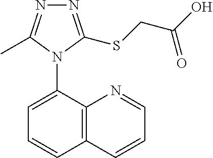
C12=C(C(N3C(C)=NN=C3SCC(O)=O)=CC=C1)N=CC=C2
